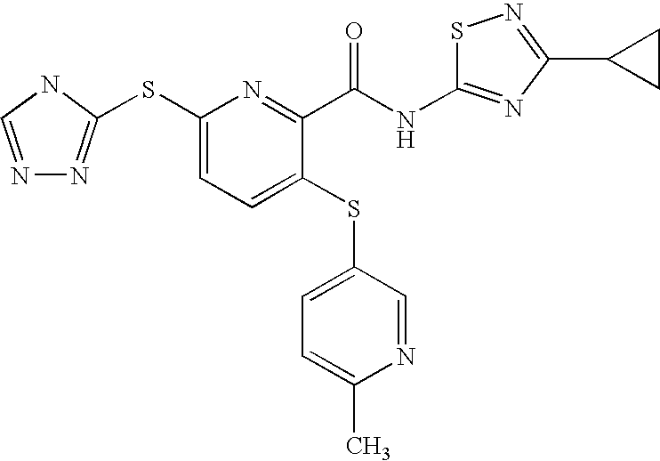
N1=CNC(SC2=CC=C(SC3=CC=C(C)N=C3)C(C(=O)NC3=NC(C4CC4)=NS3)=N2)=N1
